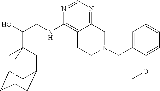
C(CNC1=C2C(=NC=N1)CN(CC1=CC=CC=C1OC)CC2)(O)C12CC3CC(CC(C1)C3)C2
